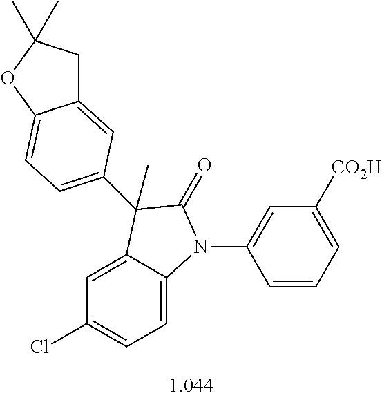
C1=C2C(=CC=C1Cl)N(C1=CC([CO2H])=CC=C1)C(=O)C2(C)C1=CC=C2C(=C1)CC(C)(C)O2
